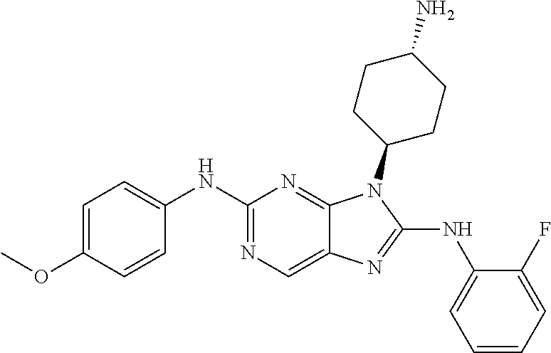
C1(NC2=CC=CC=C2F)=NC2=CN=C(NC3=CC=C(OC)C=C3)N=C2N1C1CCC(N)CC1
